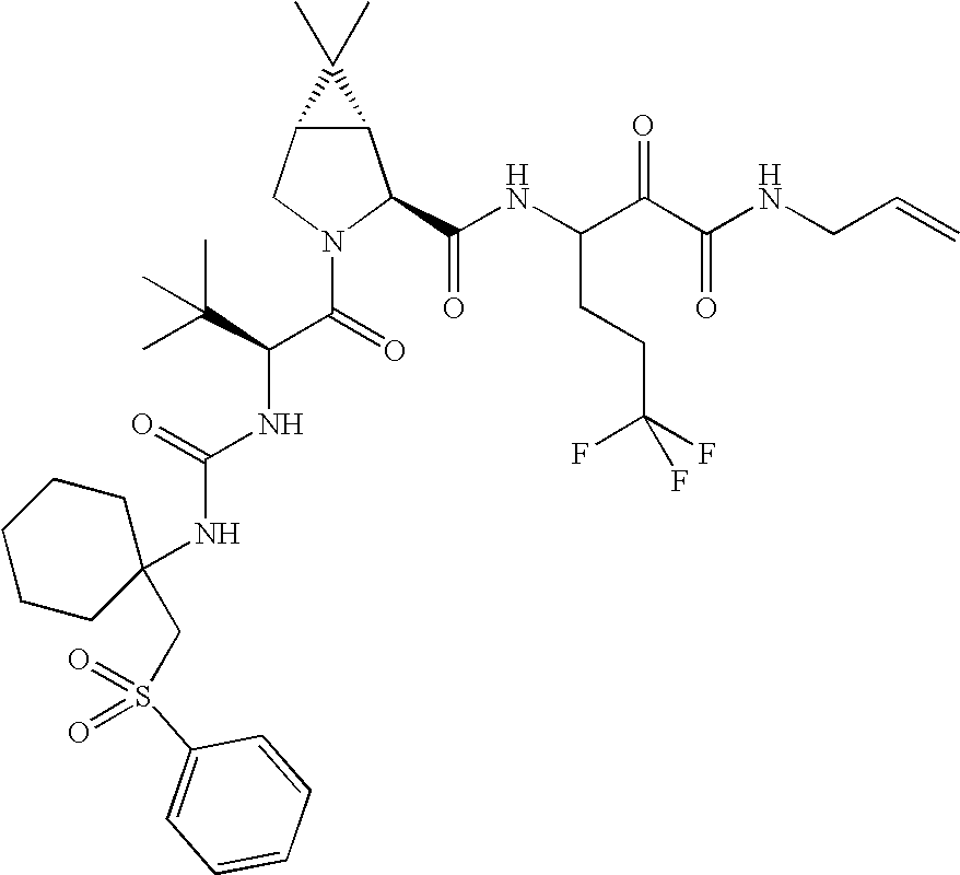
C12C(CN(C(=O)C(C(C)(C)C)NC(NC3(CS(C4=CC=CC=C4)(=O)=O)CCCCC3)=O)C1C(NC(C(C(NCC=C)=O)=O)CCC(F)(F)F)=O)C2(C)C
